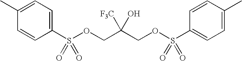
O(CC(COS(C1=CC=C(C)C=C1)(=O)=O)([F3C])O)S(C1=CC=C(C)C=C1)(=O)=O
